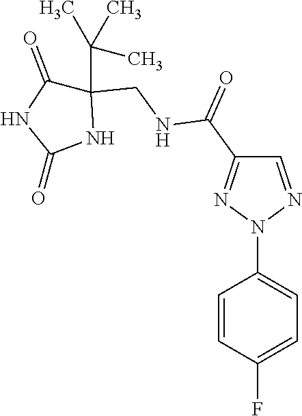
C1=NN(C2=CC=C(F)C=C2)N=C1C(=O)NCC1(C(C)(C)C)C(=O)NC(=O)N1
